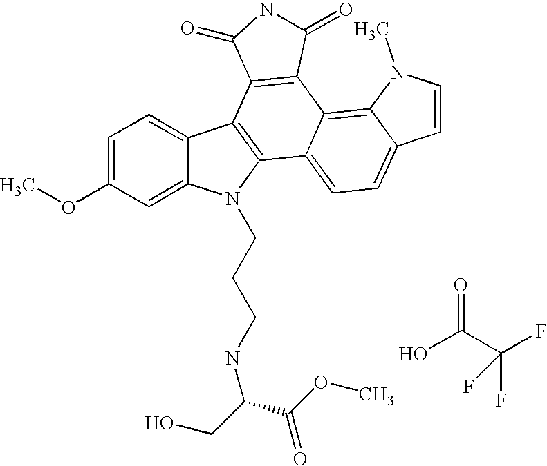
C12=CC(OC)=CC=C1C1=C(N2CCCNC(CO)C(OC)=O)C2=CC=C3C(=C2C2=C1C(=O)NC2=O)N(C)C=C3.OC(C(F)(F)F)=O
